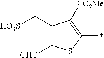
C1([OHC])=C(C[HO3S])C([CO2Me])=C(*)S1
